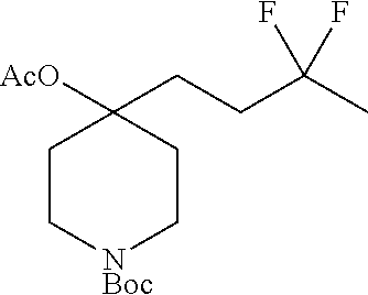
C1C[NBoc]CCC1(CCC(C)(F)F)[AcO]
